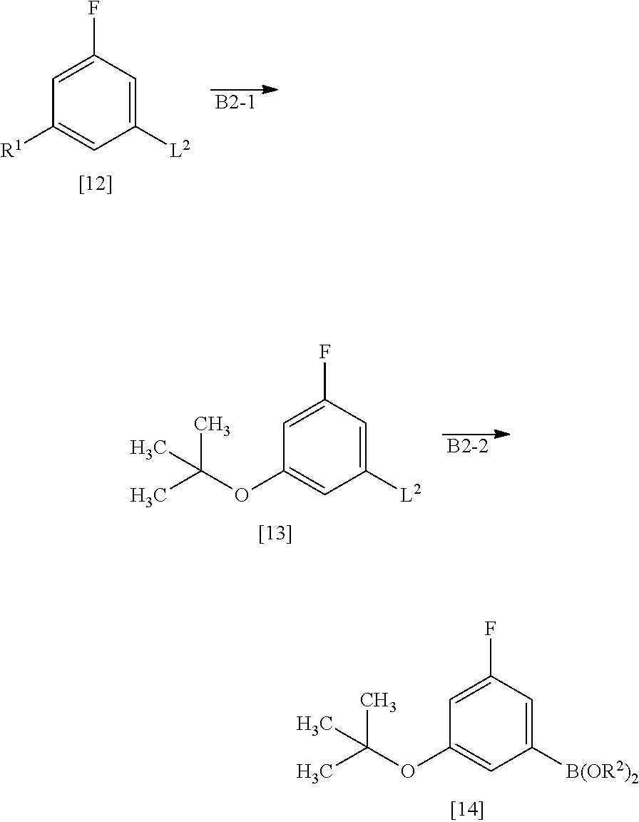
[B2-2].C1([L2])=CC(F)=CC(OC(C)(C)C)=C1.[B2-1].C1([L2])=CC(F)=CC([R1])=C1.C1([B(OR2)2])=CC(F)=CC(OC(C)(C)C)=C1
